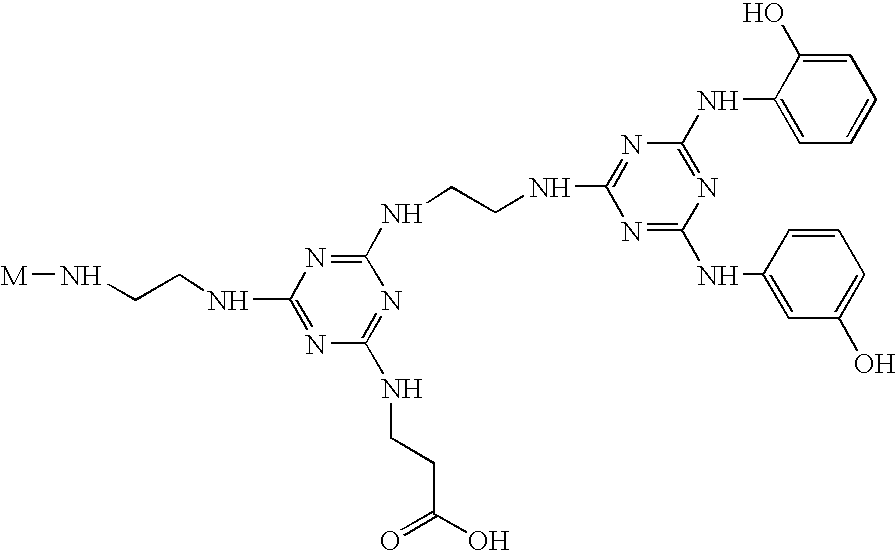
C1(NCCNC2=NC(NC3=CC=CC=C3O)=NC(NC3=CC(O)=CC=C3)=N2)=NC(NCCN[M])=NC(NCCC(=O)O)=N1
